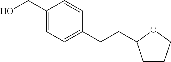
OCC1=CC=C(CCC2CCCO2)C=C1
